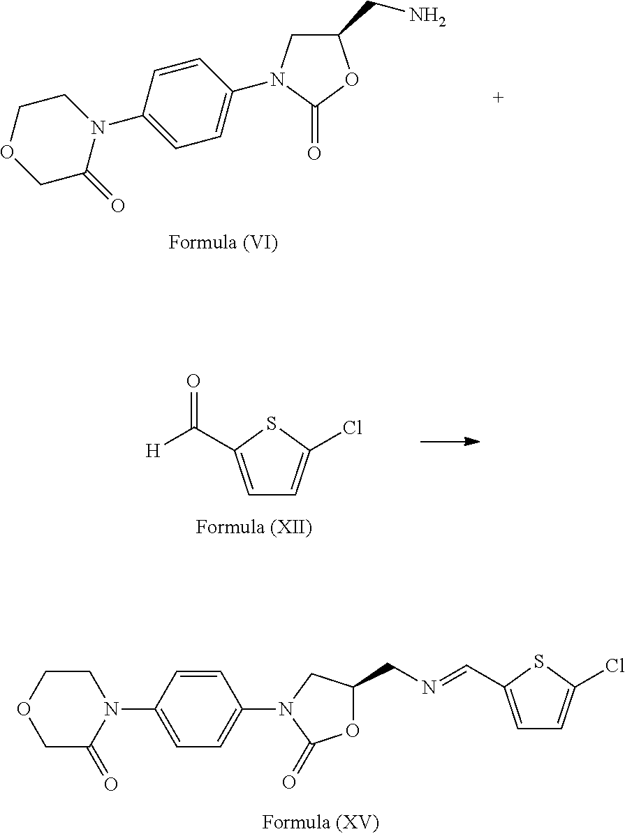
C1C(=O)N(C2=CC=C(N3C(=O)OC(CN=CC4=CC=C(Cl)S4)C3)C=C2)CCO1.C1C(=O)N(C2=CC=C(N3CC(CN)OC3=O)C=C2)CCO1.C1=C(C([H])=O)SC(Cl)=C1
